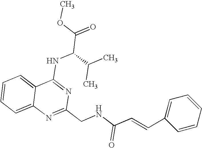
C12=CC=CC=C1N=C(CNC(C=CC1=CC=CC=C1)=O)N=C2NC(C(=O)OC)C(C)C
